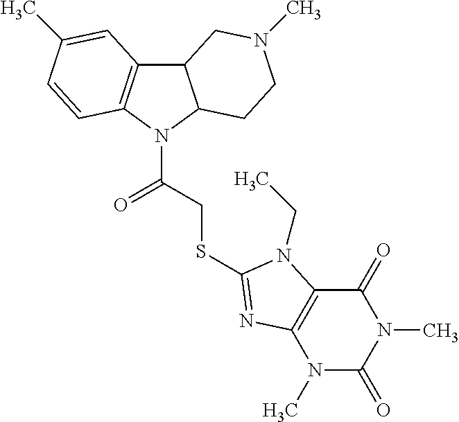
C12C3=C(N(C(CSC4=NC5=C(C(=O)N(C)C(=O)N5C)N4CC)=O)C1CCN(C)C2)C=CC(C)=C3
